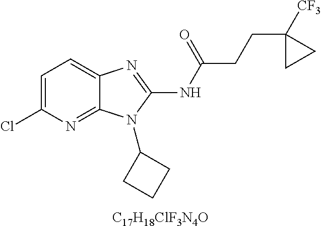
C1=C(Cl)N=C2C(=C1)N=C(NC(CCC1([CF3])CC1)=O)N2C1CCC1.[C17H18ClF3N4O]
